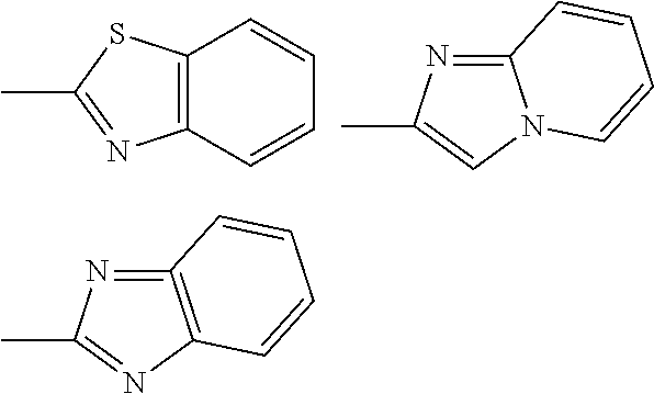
C12=C(C=CC=C1)N=C(C)S2.CC1=CN2C(=N1)C=CC=C2.CC1=NC2=C(=N1)C=CC=C2
